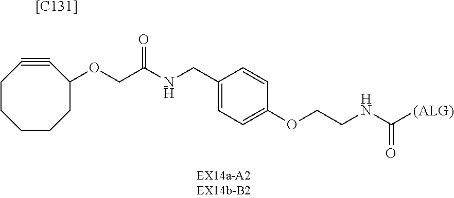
C1CCCC(OCC(NCC2=CC=C(OCCNC([(ALG)])=O)C=C2)=O)C#CC1.[[C131]]
